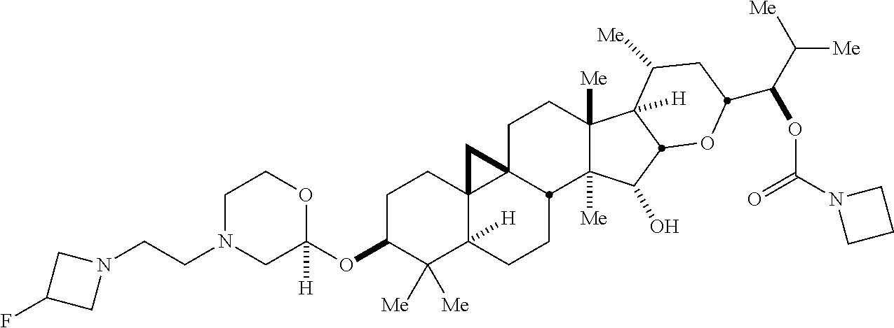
C1N(CCN2CC(F)C2)CC(OC2C([Me])([Me])C3([H])C4(CC2)C2(CCC5([Me])C([Me])(C(O)C6C5([H])C([Me])CC(C(C([Me])[Me])OC(N5CCC5)=O)O6)C2CC3)C4)([H])OC1
